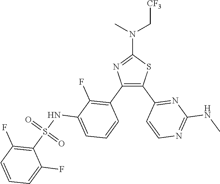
C1(N(C[CF3])C)=NC(C2=C(F)C(NS(C3=C(F)C=CC=C3F)(=O)=O)=CC=C2)=C(C2=NC(NC)=NC=C2)S1
